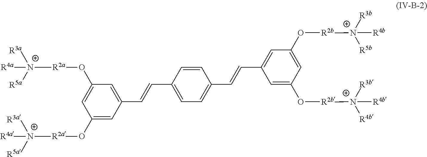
C1(O[R2a][N+]([R3a])([R5a])[R4a])=CC(C=CC2=CC=C(C=CC3=CC(O[R2b][N+]([R3b])([R5b])[R4b])=CC(O[R2b][N+]([R3b])([R4b])[R4b])=C3)C=C2)=CC(O[R2a][N+]([R3a])([R5a])[R4a])=C1
